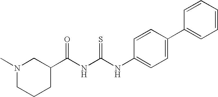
N(C(NC(C1CN(C)CCC1)=O)=S)C1=CC=C(C2=CC=CC=C2)C=C1
